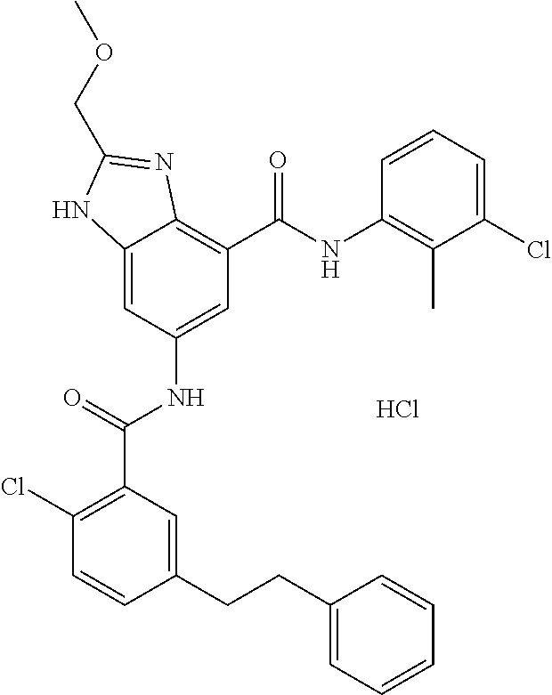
C12=CC(NC(C3=C(Cl)C=CC(CCC4=CC=CC=C4)=C3)=O)=CC(C(NC3=C(C)C(Cl)=CC=C3)=O)=C1N=C(COC)N2.Cl
